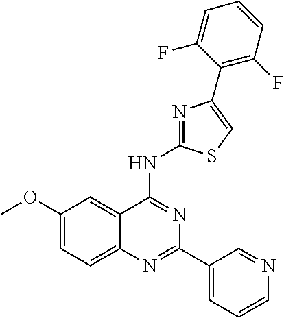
C1(OC)=CC=C2C(=C1)C(NC1=NC(C3=C(F)C=CC=C3F)=CS1)=NC(C1=CC=CN=C1)=N2
